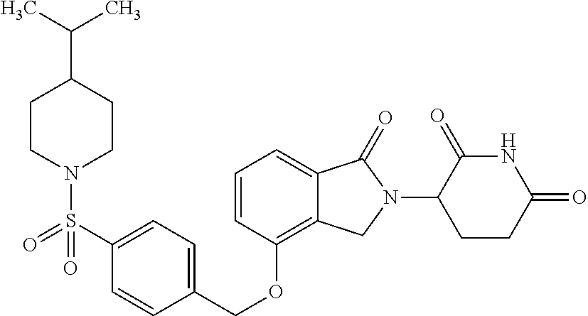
C(OC1=C2C(=CC=C1)C(=O)N(C1C(=O)NC(=O)CC1)C2)C1=CC=C(S(N2CCC(C(C)C)CC2)(=O)=O)C=C1
